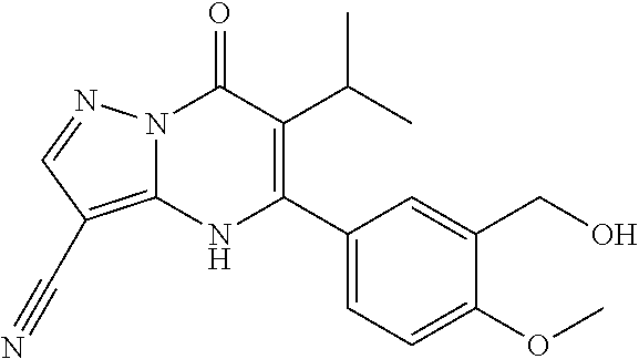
N12C(=C(C#N)C=N1)NC(C1=CC=C(OC)C(CO)=C1)=C(C(C)C)C2=O
